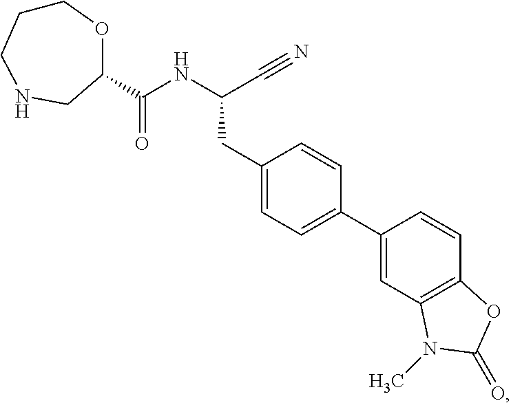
C1CCNCC(C(=O)NC(C#N)CC2=CC=C(C3=CC4=C(C=C3)OC(=O)N4C)C=C2)O1
